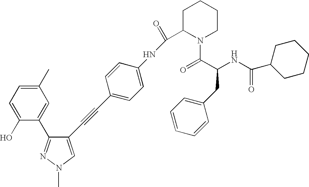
C1(O)=CC=C(C)C=C1C1=NN(C)C=C1C#CC1=CC=C(NC(C2N(C(C(NC(=O)C3CCCCC3)CC3=CC=CC=C3)=O)CCCC2)=O)C=C1
